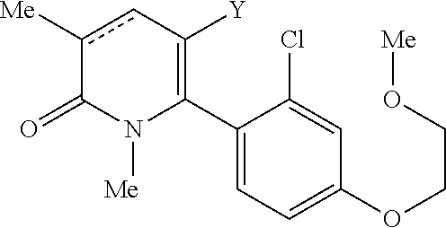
C1(C2=C([Y])cc([Me])C(=O)N2[Me])=CC=C(OCCO[Me])C=C1Cl
